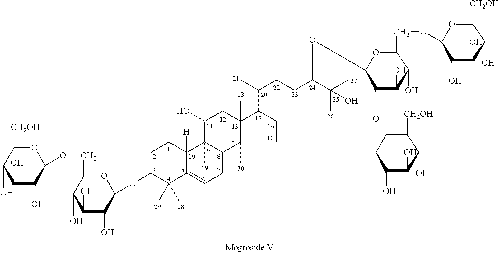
O1C([CH2OH])C(O)C(O)C(O)C1OCC1C(O)C(O)C(O)C(OC2C(C)(C)C3=CCC4C(C)(C3([H])CC2)C(O)CC2(C)C4(C)CCC2C(C)CCC(C(C)(C)O)OC2C(OC3CC([CH2OH])C(O)C(O)C3O)C(O)C(O)C(COC3C(O)C(O)C(O)C([CH2OH])O3)O2)O1
